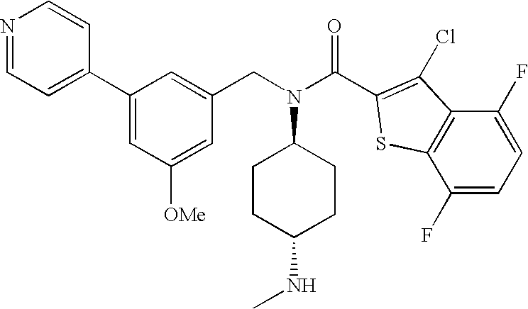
N1=CC=C(C2=CC([OMe])=CC(CN(C3CCC(NC)CC3)C(C3=C(Cl)C4=C(S3)C(F)=CC=C4F)=O)=C2)C=C1
